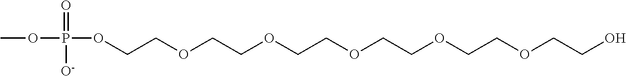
COP(=O)([O-])OCCOCCOCCOCCOCCOCCO
